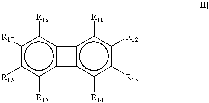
c1([R17])c([R16])c([R15])c2c(c1[R18])-c1c-2c([R14])c([R13])c([R12])c1[R11]
